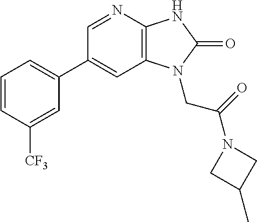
C1(C2=CC=CC([CF3])=C2)=CC2=C(N=C1)NC(=O)N2CC(N1CC(C)C1)=O
